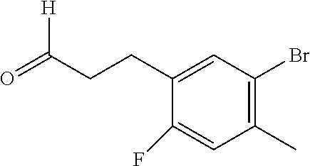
C1(CCC(=O)[H])=CC(Br)=C(C)C=C1F
